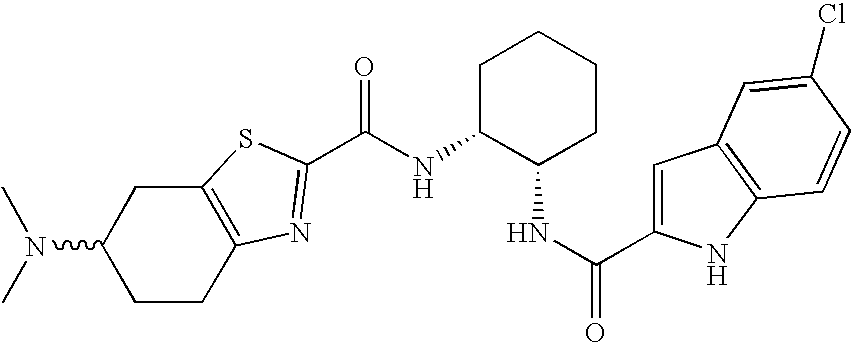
C1(N(C)C)CCC2=C(C1)SC(C(NC1C(NC(=O)C3=CC4=C(N3)C=CC(Cl)=C4)CCCC1)=O)=N2
